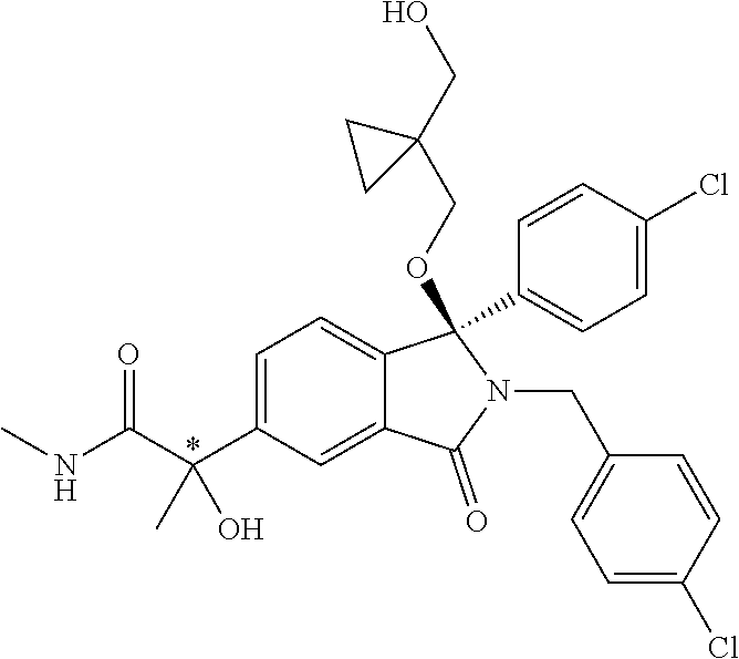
C1=C(C(C(=O)NC)(C)O)C=C2C(=C1)C(C1=CC=C(Cl)C=C1)(OCC1(CO)CC1)N(CC1=CC=C(Cl)C=C1)C2=O
